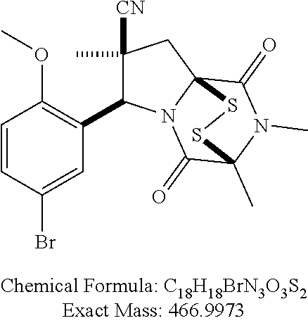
C1=CC(Br)=CC(C2C([CN])(C)CC34C(=O)N(C)C(C)(C(=O)N23)SS4)=C1OC
